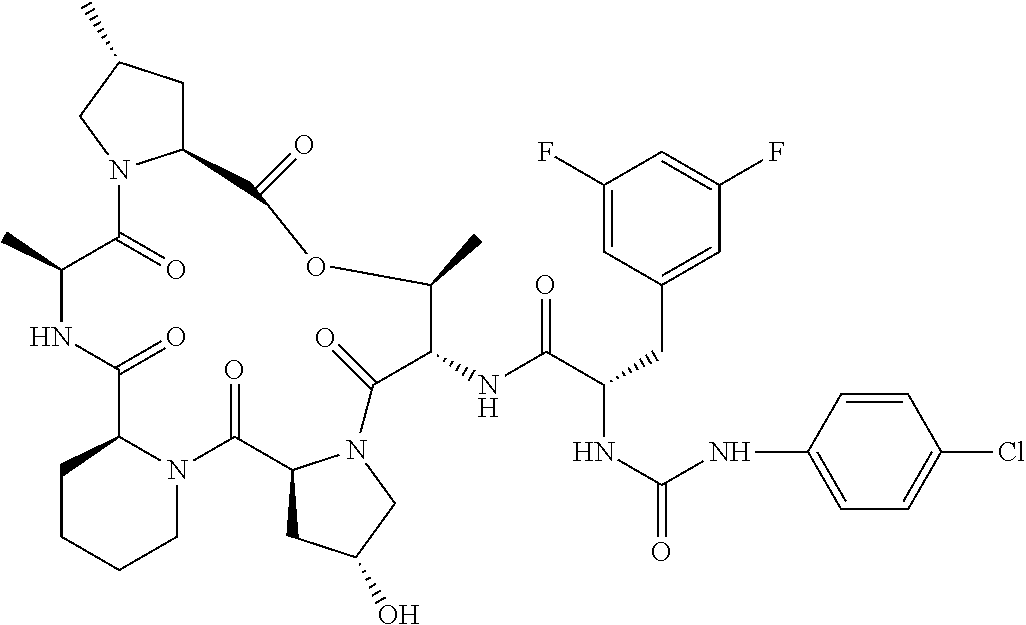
C1(C)C(=O)N2C(CC(C)C2)C(=O)OC(C)C(NC(=O)C(NC(NC2=CC=C(Cl)C=C2)=O)CC2=CC(F)=CC(F)=C2)C(=O)N2C(C(=O)N3C(C(=O)N1)CCCC3)CC(O)C2
